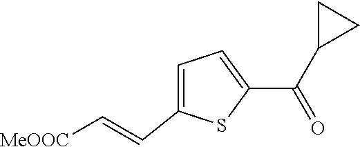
C1=C(C(C2CC2)=O)SC(C=C[MeOOC])=C1
